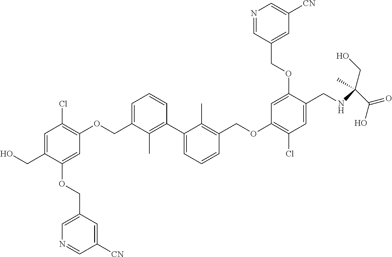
C1=C(COC2=C(Cl)C=C(CO)C(OCC3=CN=CC([CN])=C3)=C2)C(C)=C(C2=CC=CC(COC3=C(Cl)C=C(CNC(C(=O)O)(CO)C)C(OCC4=CC([CN])=CN=C4)=C3)=C2C)C=C1
